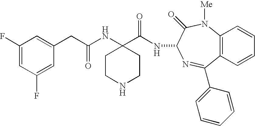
C(C(NC1(C(NC2C(=O)N([Me])C3=C(C(C4=CC=CC=C4)=N2)C=CC=C3)=O)CCNCC1)=O)C1=CC(F)=CC(F)=C1
